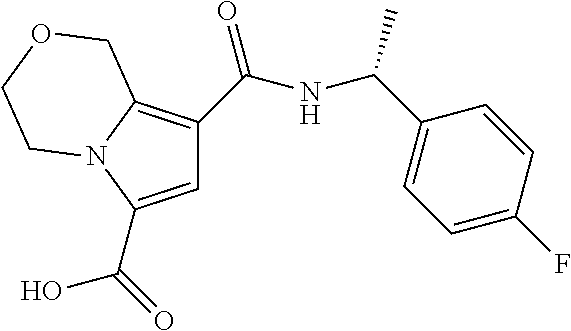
C1=C(C(O)=O)N2C(=C1C(NC(C1=CC=C(F)C=C1)C)=O)COCC2
